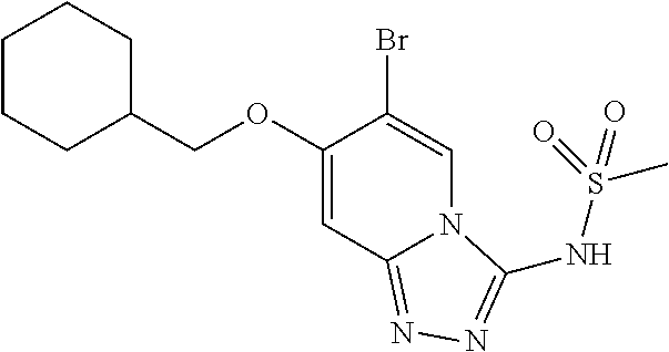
C1(COC2=CC3=NN=C(NS(C)(=O)=O)N3C=C2Br)CCCCC1
